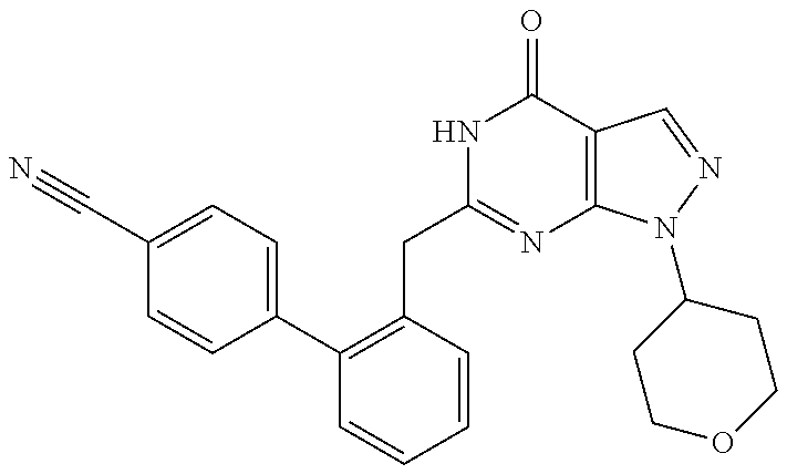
C(C1=NC2=C(C(=O)N1)C=NN2C1CCOCC1)C1=C(C2=CC=C(C#N)C=C2)C=CC=C1
